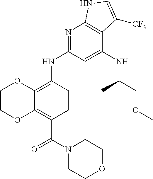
C1COC2=C(C(N3CCOCC3)=O)C=CC(NC3=NC4=C(C(NC(COC)C)=C3)C([CF3])=CN4)=C2O1
